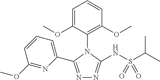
N1=C(C2=CC=CC(OC)=N2)N(C2=C(OC)C=CC=C2OC)C(NS(=O)(=O)C(C)C)=N1
